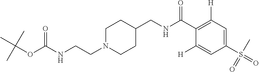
N(CCN1CCC(CNC(C2=C([H])C=C(S(=O)(C)=O)C=C2[H])=O)CC1)C(OC(C)(C)C)=O
